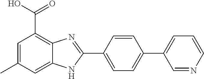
C1=C(C2=NC3=C(C(O)=O)C=C(C)C=C3N2)C=CC(C2=CC=CN=C2)=C1
